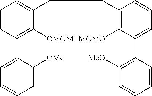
C1=CC(C2=CC=CC=C2[OMe])=C([OMOM])C(CCC2=C([MOMO])C(C3=C([MeO])C=CC=C3)=CC=C2)=C1
